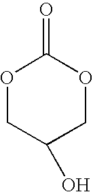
O1CC(O)COC1=O
